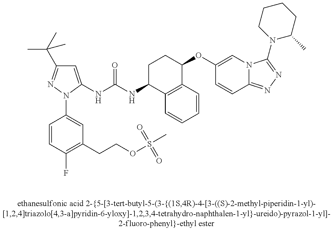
C1=C(NC(NC2C3=C(C(OC4=CN5C(=NN=C5N5C(C)CCCC5)C=C4)CC2)C=CC=C3)=O)N(C2=CC(CCOS(C)(=O)=O)=C(F)C=C2)N=C1C(C)(C)C
